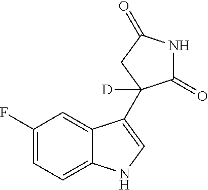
N1C(=O)C(C2=CNC3=CC=C(F)C=C32)([D])CC1=O
